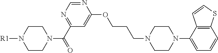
C1CN(C(C2=NC=NC(OCCCN3CCN(C4=CC=CC5=C4C=CS5)CC3)=C2)=O)CCN1[R1]
